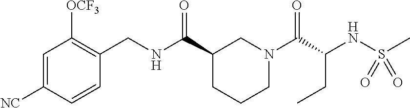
C1=C([NC])C=CC(CNC(C2CCCN(C(C(NS(C)(=O)=O)CC)=O)C2)=O)=C1[OCF3]
